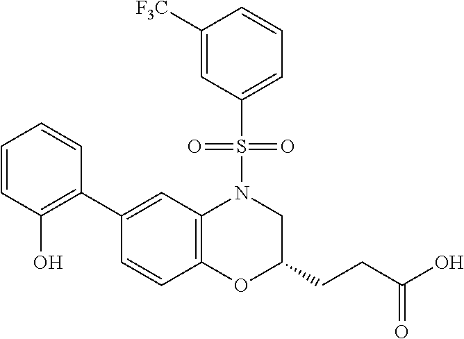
C1(C2=C(O)C=CC=C2)=CC2=C(C=C1)OC(CCC(O)=O)CN2S(=O)(=O)C1=CC=CC([F3C])=C1
